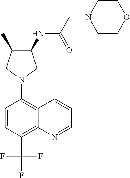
C1(NC(CN2CCOCC2)=O)C(C)CN(C2=C3C(=C(C(F)(F)F)C=C2)N=CC=C3)C1
